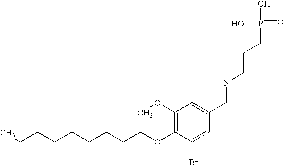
C(COC1=C(OC)C=C(CNCCCP(=O)(O)O)C=C1Br)CCCCCCC
